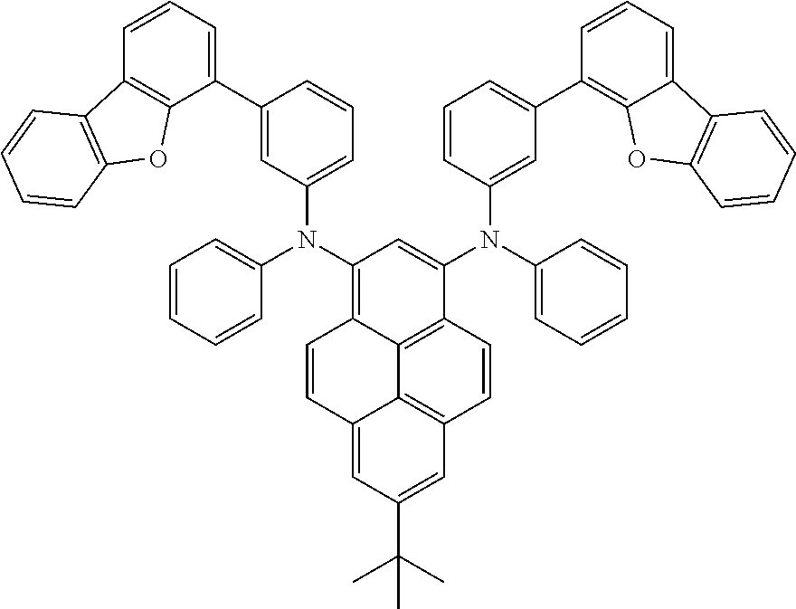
C1=CC2=C3C4=C1C=C(C(C)(C)C)C=C4C=CC3=C(N(C1=CC=CC=C1)C1=CC=CC(C3=CC=CC4=C3OC3=C4C=CC=C3)=C1)C=C2N(C1=CC=CC=C1)C1=CC(C2=C3C(=CC=C2)C2=C(O3)C=CC=C2)=CC=C1
